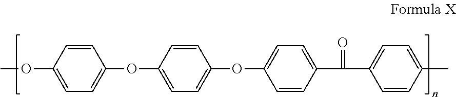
O(C1=CC=C(OC2=CC=C(OC3=CC=C(C(C4=CC=C(C)C=C4)=O)C=C3)C=C2)C=C1)C
